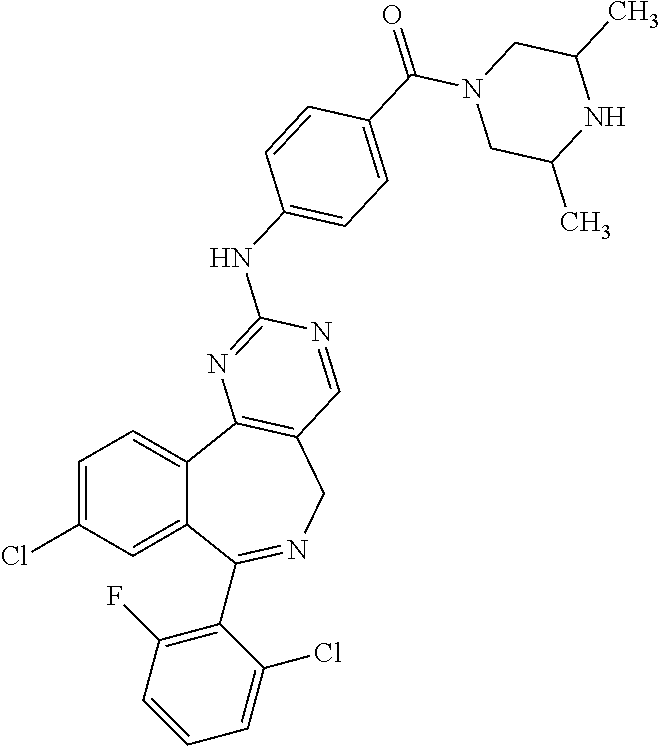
C1=C(Cl)C=C2C(=C1)C1=C(CN=C2C2=C(F)C=CC=C2Cl)C=NC(NC2=CC=C(C(=O)N3CC(C)NC(C)C3)C=C2)=N1
